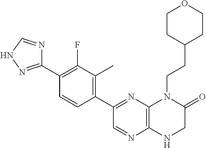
C1(C2=NC3=C(N=C2)NCC(=O)N3CCC2CCOCC2)=C(C)C(F)=C(C2=NNC=N2)C=C1
